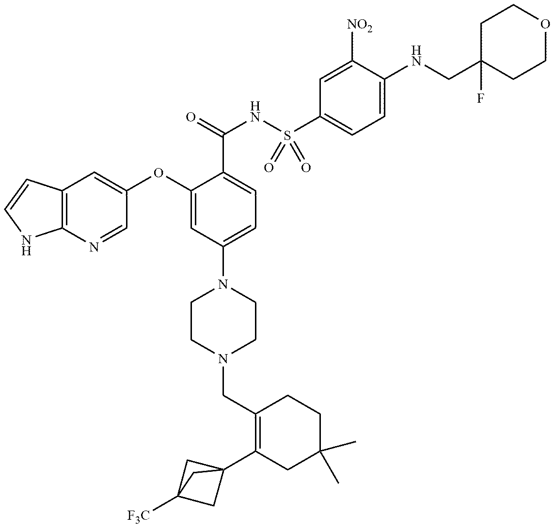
C1(CN2CCN(C3=CC=C(C(NS(C4=CC=C(NCC5(F)CCOCC5)C([NO2])=C4)(=O)=O)=O)C(OC4=CC5=C(N=C4)NC=C5)=C3)CC2)=C(C23CC([F3C])(C2)C3)CC(C)(C)CC1
